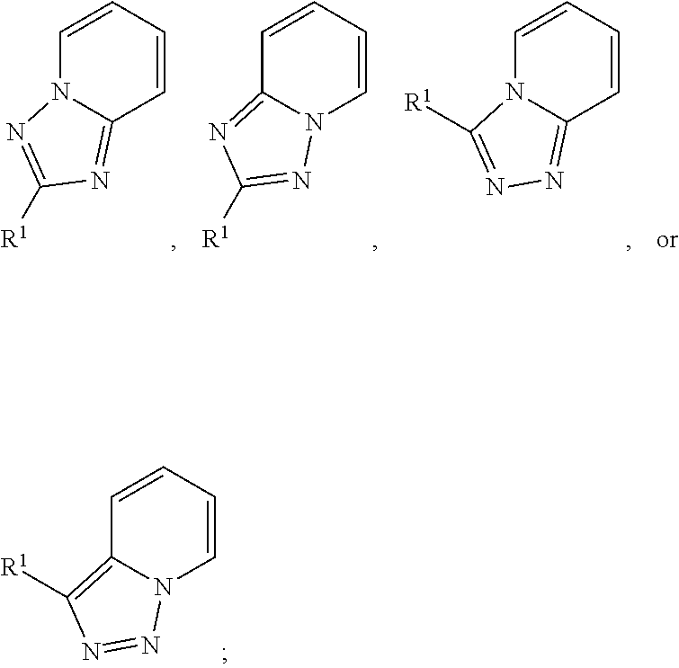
C1=CC=CC2=NC([R1])=NN12.C1=CC=CN2C1=NC([R1])=N2.C1=CC=CC2=NN=C([R1])N12.C1=CC=CN2C1=C([R1])N=N2
